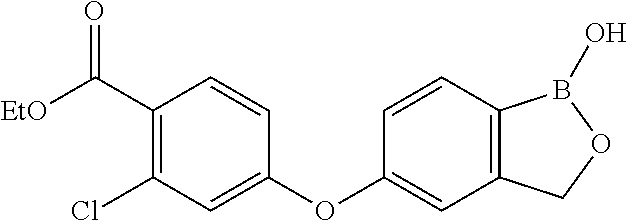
C1(C([EtO])=O)=C(Cl)C=C(OC2=CC3=C(C=C2)B(O)OC3)C=C1
